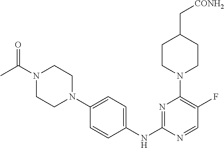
N1=C(NC2=CC=C(N3CCN(C(=O)C)CC3)C=C2)N=CC(F)=C1N1CCC(C[CONH2])CC1
